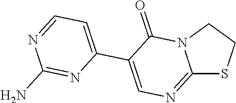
C12=NC=C(C3=CC=NC(N)=N3)C(=O)N1CCS2
